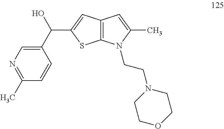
C1(C(O)C2=CC3=C(S2)N(CCN2CCOCC2)C(C)=C3)=CN=C(C)C=C1
